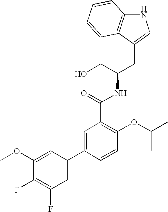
C(C(CO)NC(C1=C(OC(C)C)C=CC(C2=CC(F)=C(F)C(OC)=C2)=C1)=O)C1=CNC2=C1C=CC=C2
